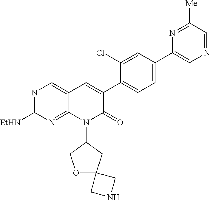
C12=NC([EtHN])=NC=C1C=C(C1=CC=C(C3=CN=CC([Me])=N3)C=C1Cl)C(=O)N2C1COC2(C1)CNC2
